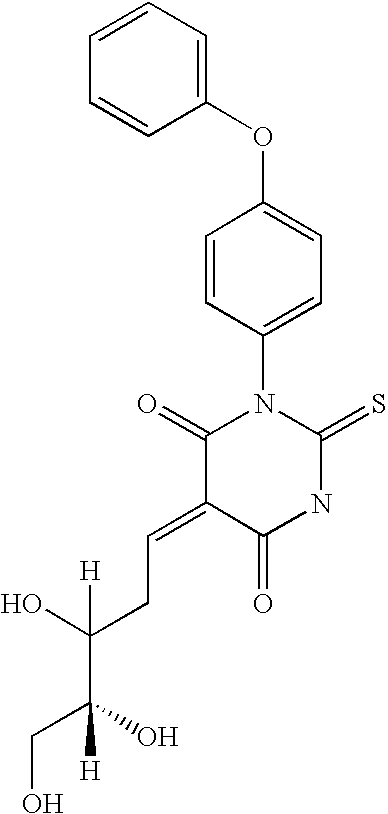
C1(OC2=CC=C(N3C(=O)C(=CCC(O)(C(CO)(O)[H])[H])C(=O)NC3=S)C=C2)=CC=CC=C1
